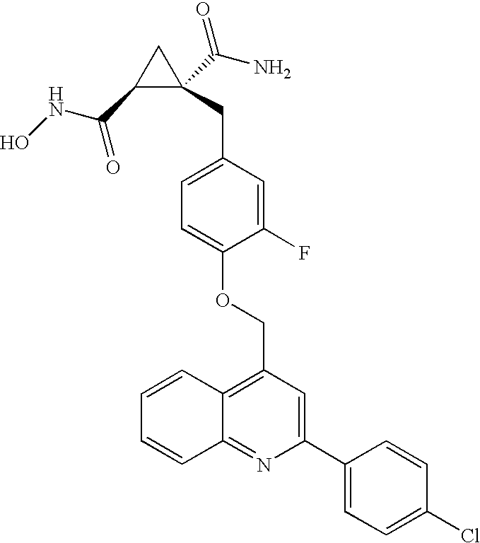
C1(C(NO)=O)C(CC2=CC=C(OCC3=C4C(=NC(C5=CC=C(Cl)C=C5)=C3)C=CC=C4)C(F)=C2)(C(N)=O)C1
